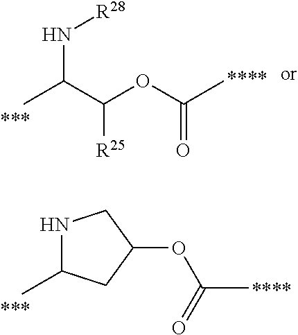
CC(C(OC(C)=O)[R25])N[R28].C(C)(=O)OC1CNC(C)C1
